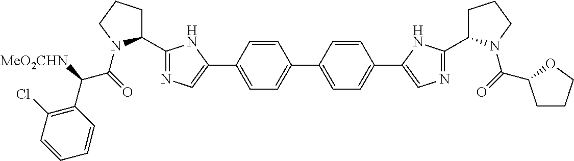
C1(C2=NC=C(C3=CC=C(C4=CC=C(C5=CN=C(C6CCCN6C(=O)C6CCCO6)N5)C=C4)C=C3)N2)CCCN1C(=O)C(C1=C(Cl)C=CC=C1)[MeO2CHN]
